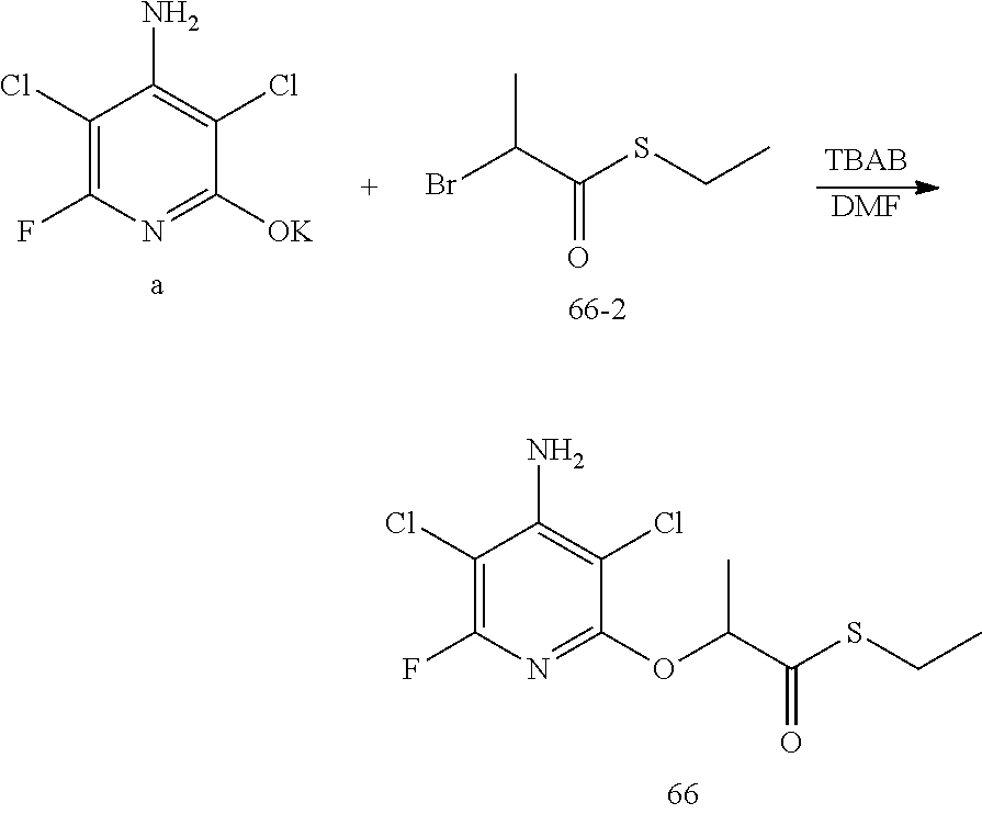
C1(Cl)=C(F)N=C(OC(C(SCC)=O)C)C(Cl)=C1N.C1(Cl)=C(F)N=C([OK])C(Cl)=C1N.BrC(C(SCC)=O)C.[DMF]
